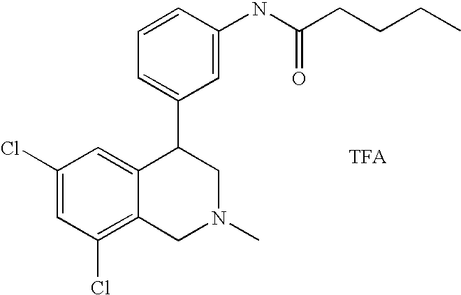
C1(Cl)=C2C(=CC(Cl)=C1)C(C1=CC=CC(NC(CCCC)=O)=C1)CN(C)C2
